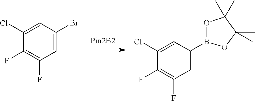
C1(F)=C(F)C=C(B2OC(C)(C)C(C)(C)O2)C=C1Cl.C1(F)=C(F)C=C(Br)C=C1Cl
